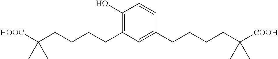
C1(O)=C(CCCCC([HOOC])(C)C)C=C(CCCCC([COOH])(C)C)C=C1
